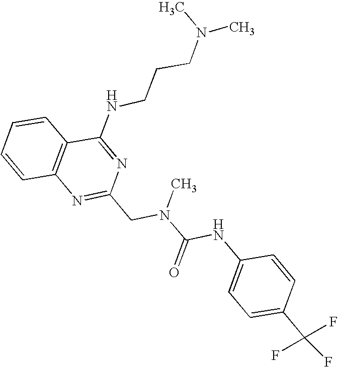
C1=CC2=C(C=C1)C(NCCCN(C)C)=NC(CN(C(NC1=CC=C(C(F)(F)F)C=C1)=O)C)=N2
